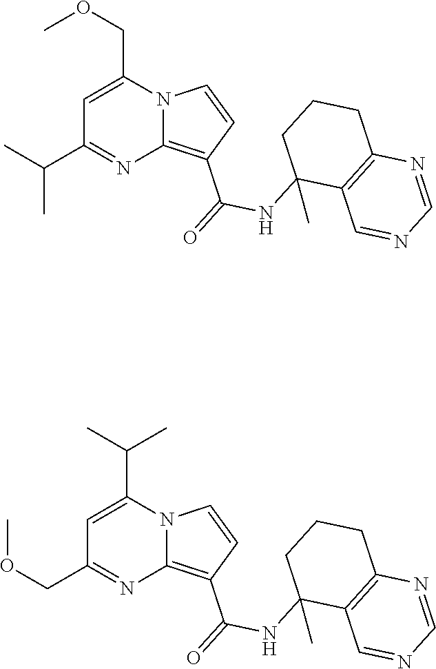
C1=C(COC)N2C(=C(C(=O)NC3(C)C4=C(CCC3)N=CN=C4)C=C2)N=C1C(C)C.C1=C(C(C)C)N2C(=C(C(=O)NC3(C)C4=C(CCC3)N=CN=C4)C=C2)N=C1COC
